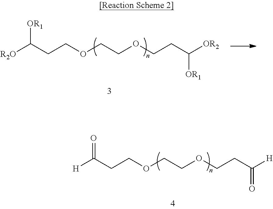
[R2O]C(CCOCCOCCC([OR2])[OR1])[OR1].[H]C(CCOCCOCCC([H])=O)=O
